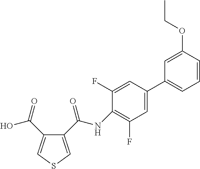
C1(C(NC2=C(F)C=C(C3=CC=CC(OCC)=C3)C=C2F)=O)=CSC=C1C(=O)O
